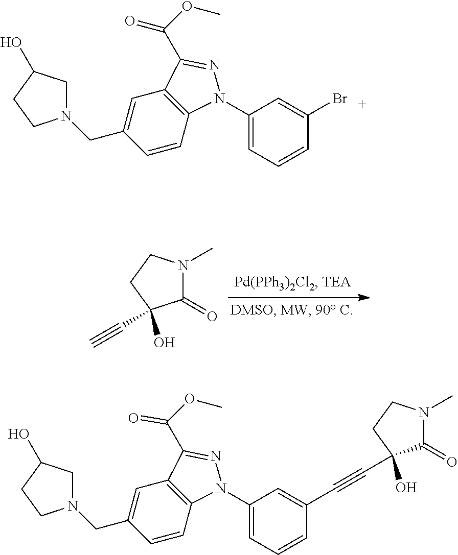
N1(C)C(=O)C(O)(C#C)CC1.C1(N2C3=C(C=C(CN4CC(O)CC4)C=C3)C(C(OC)=O)=N2)=CC=CC(Br)=C1.C1(N2C3=C(C=C(CN4CC(O)CC4)C=C3)C(C(OC)=O)=N2)=CC=CC(C#CC2(O)C(=O)N(C)CC2)=C1
